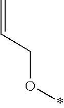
C=CCO*
